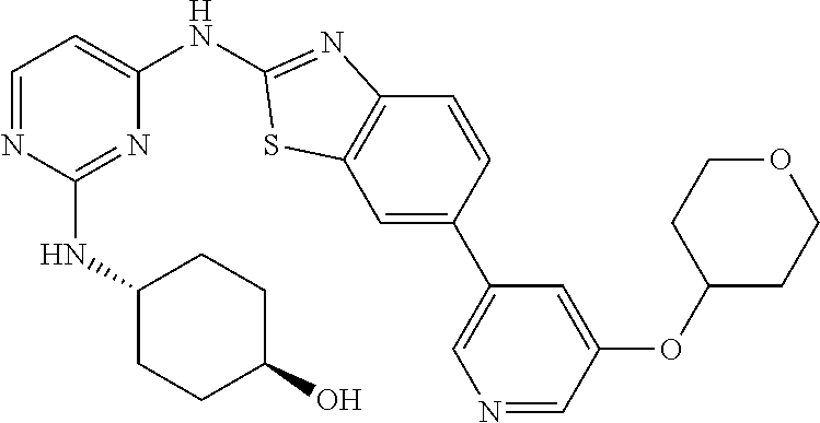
C1=C(C2=CN=CC(OC3CCOCC3)=C2)C=CC2=C1SC(NC1=CC=NC(NC3CCC(O)CC3)=N1)=N2
